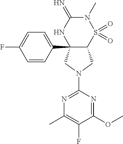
C12(C3=CC=C(F)C=C3)C(S(=O)(=O)N(C)C(=N)N1)CN(C1=NC(C)=C(F)C(OC)=N1)C2
